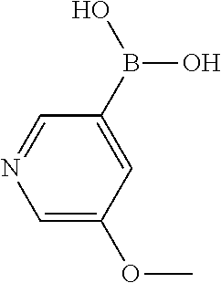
C1=NC=C(OC)C=C1B(O)O
